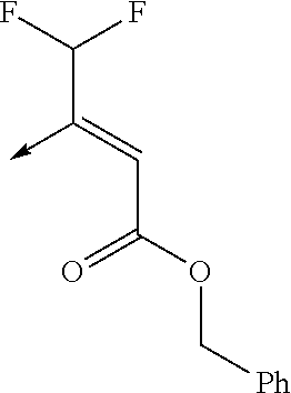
C(C(OC[Ph])=O)=C(C(F)F)->C
